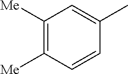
C1=CC(C)=CC([Me])=C1[Me]
